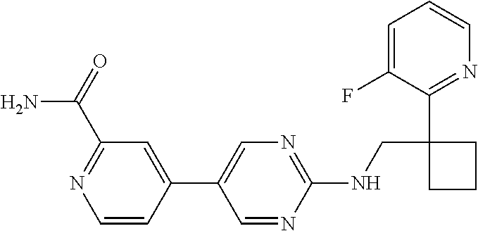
C1(C2=CN=C(NCC3(C4=NC=CC=C4F)CCC3)N=C2)=CC(C(=O)N)=NC=C1
